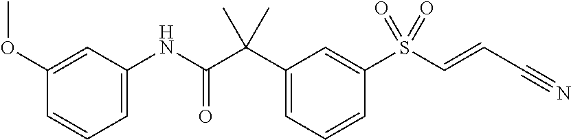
C1=C(C(C(NC2=CC=CC(OC)=C2)=O)(C)C)C=C(S(C=CC#N)(=O)=O)C=C1
